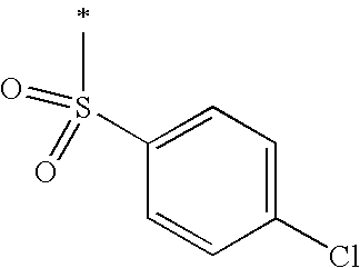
C1=C(S(C)(=O)=O)C=CC(Cl)=C1
